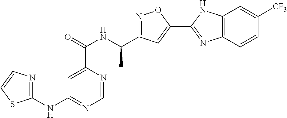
C1=NC(C(=O)NC(C2=NOC(C3=NC4=C(N3)C=C([CF3])C=C4)=C2)C)=CC(NC2=NC=CS2)=N1
